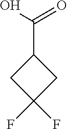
C1C(F)(F)CC1C(=O)O
